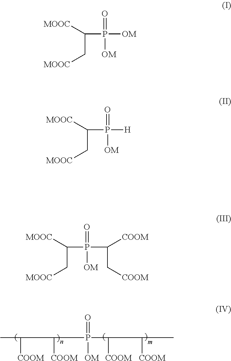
CC([COOM])C([COOM])P(=O)([OM])C([COOM])C([COOM])C.[MOOC]CC([MOOC])P([OM])([OM])=O.[MOOC]CC([MOOC])P([H])([OM])=O.[MOOC]CC([MOOC])P([OM])(=O)C(C[COOM])[COOM]
